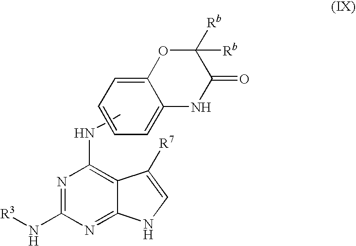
N1=C(N[R3])N=C2C(=C1NC)C([R7])=CN2.C12=CC=CC=C1NC(=O)C([Rb])([Rb])O2
